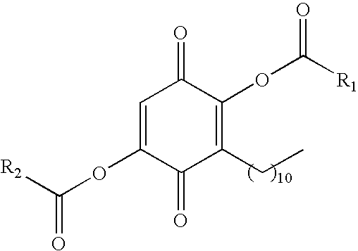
C1=C(OC([R2])=O)C(=O)C(CC)=C(OC([R1])=O)C1=O
